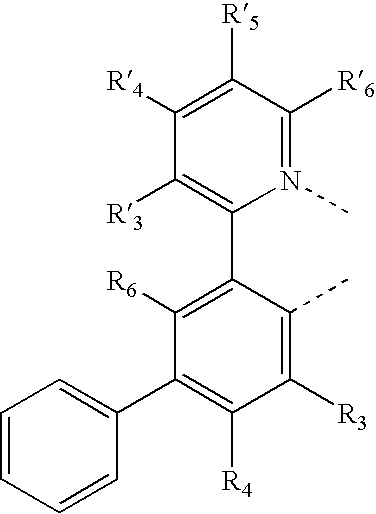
C1(C2=C([R6])C(C3=CC=CC=C3)=C([R4])C([R3])=C2C)=C([R3])C([R4])=C([R5])C([R6])=N1C
